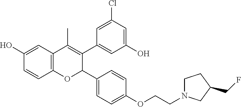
C12=C(C=C(O)C=C1)C(C)=C(C1=CC(O)=CC(Cl)=C1)C(C1=CC=C(OCCN3CCC(CF)C3)C=C1)O2
